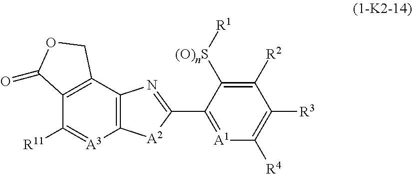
C12=C(C3=C(C([R11])=[A3]1)C(=O)OC3)N=C(C1=[A1]C([R4])=C([R3])C([R2])=C1[(O)nS][R1])[A2]2
